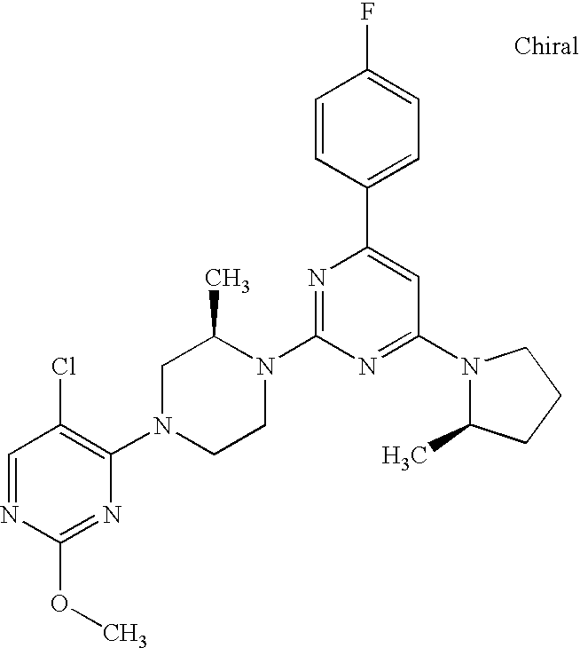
C1=NC(OC)=NC(N2CCN(C3=NC(C4=CC=C(F)C=C4)=CC(N4C(C)CCC4)=N3)C(C)C2)=C1Cl
